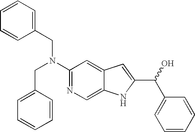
C1=CC(CN(C2=NC=C3C(=C2)C=C(C(O)C2=CC=CC=C2)N3)CC2=CC=CC=C2)=CC=C1
